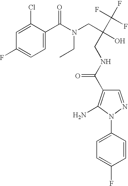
C1=C(N2N=CC(C(=O)NCC(CN(C(C3=CC=C(F)C=C3Cl)=O)CC)(O)C(F)(F)F)=C2N)C=CC(F)=C1
